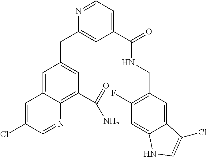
C1=C2C(=C(C(=O)N)C=C1CC1=CC(C(=O)NCC3=C(F)C=C4C(=C3)C(Cl)=CN4)=CC=N1)N=CC(Cl)=C2
